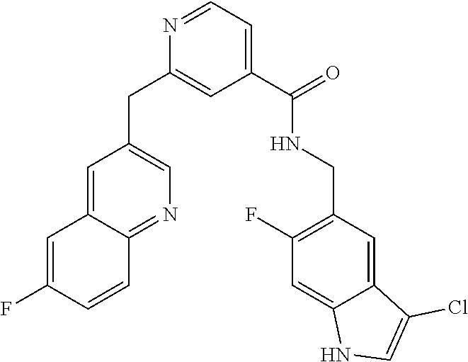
C1=C2C(=NC=C1CC1=CC(C(=O)NCC3=C(F)C=C4C(=C3)C(Cl)=CN4)=CC=N1)C=CC(F)=C2
